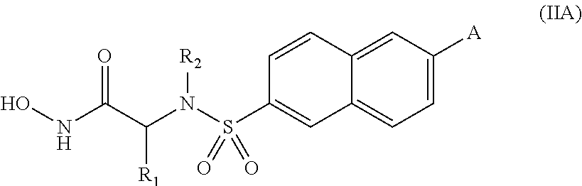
ONC(C(N(S(C1=CC2=CC=C([A])C=C2C=C1)(=O)=O)[R2])[R1])=O
